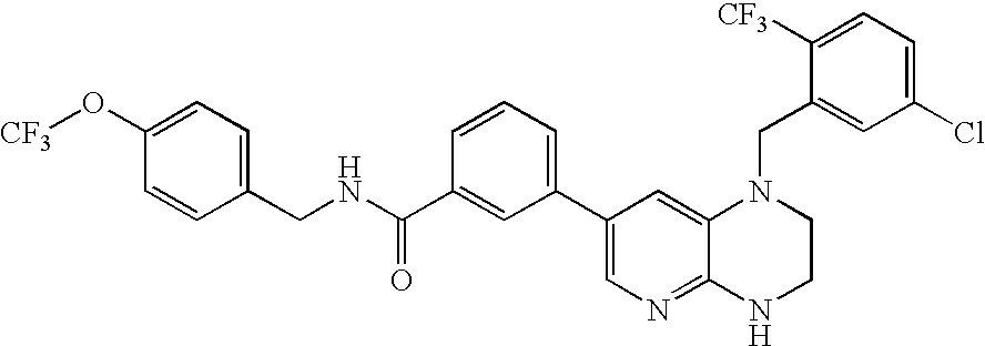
C1(C2=CN=C3C(=C2)N(CC2=CC(Cl)=CC=C2[CF3])CCN3)=CC=CC(C(NCC2=CC=C(O[CF3])C=C2)=O)=C1
